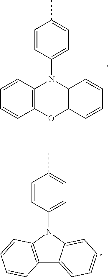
C1=CC2=C(C=C1)OC1=C(N2C2=CC=C(C)C=C2)C=CC=C1.C12=C(N(C3=CC=C(C)C=C3)C3=CC=CC=C13)C=CC=C2
